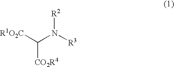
C([CO2R4])([R1O2C])N([R3])[R2]
